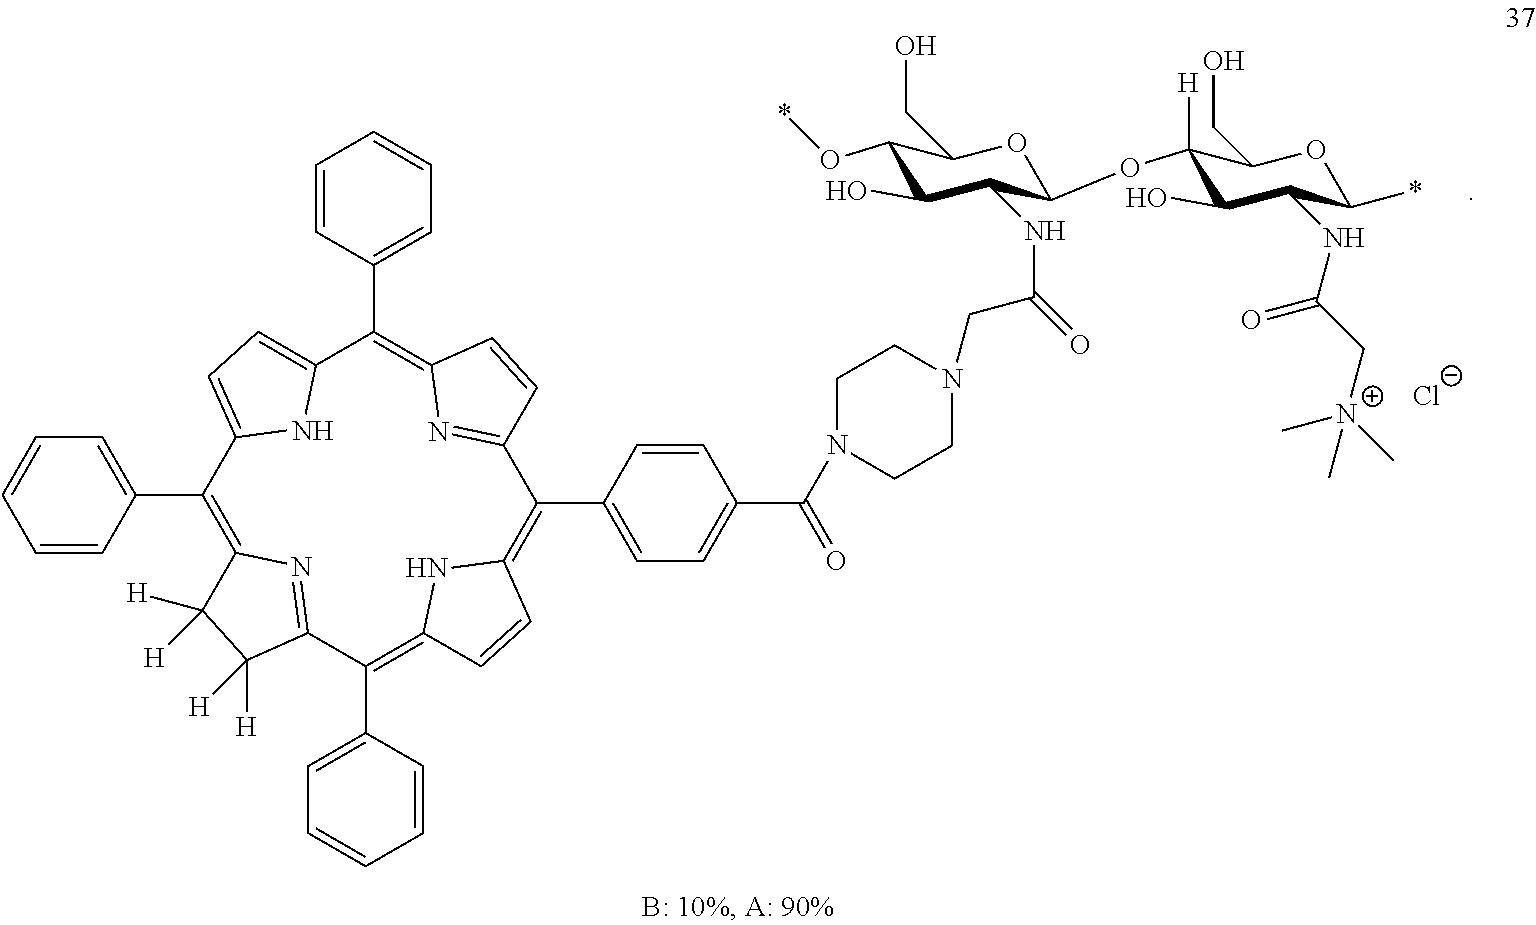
C1(C2=CC=CC=C2)=C2N=C(C(C3=CC=CC=C3)=C3NC(=C(C4=CC=C(C(=O)N5CCN(CC(NC6C(O)C(O*)C(CO)OC6OC6([H])C(O)C(NC(C[N+](C)(C)C)=O)C(*)OC6CO)=O)CC5)C=C4)C4=NC(=C(C5=CC=CC=C5)C5=CC=C1N5)C=C4)C=C3)C([H])([H])C2([H])[H].[Cl-]
